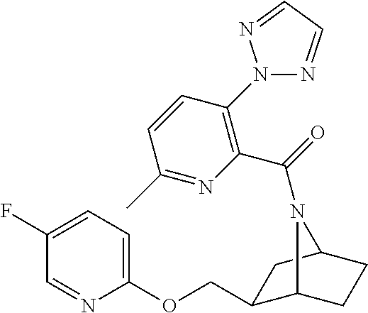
C1(COC2=CC=C(F)C=N2)C2CCC(C1)N2C(=O)C1=C(N2N=CC=N2)C=CC(C)=N1
